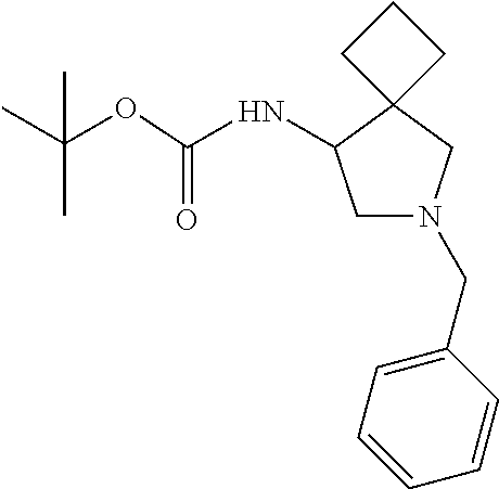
C1N(CC2=CC=CC=C2)CC2(C1NC(=O)OC(C)(C)C)CCC2
